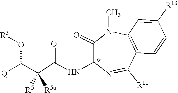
C1(=O)N(C)C2=C(C([R11])=NC1NC(=O)C(C([Q])O[R3])([R5])[R5a])C=CC([R13])=C2
